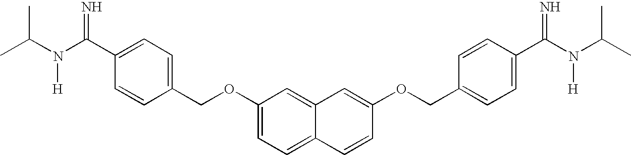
CC(N(C(C1=CC=C(COC2=CC=C3C(=C2)C=C(OCC2=CC=C(C(N(C(C)C)[H])=N)C=C2)C=C3)C=C1)=N)[H])C
